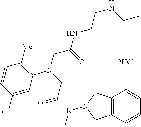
[2HCl].C1=C(Cl)C=CC([Me])=C1N(CC(NCCNCC)=O)CC(N(C)N1CC2=C(C=CC=C2)C1)=O
